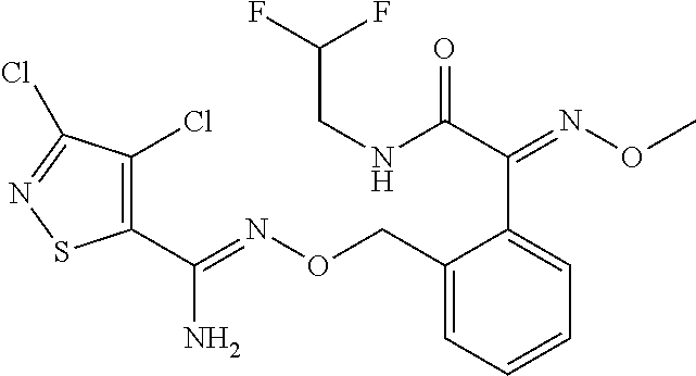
C1(C(=NOCC2=CC=CC=C2C(C(NCC(F)F)=O)=NOC)N)=C(Cl)C(Cl)=NS1
